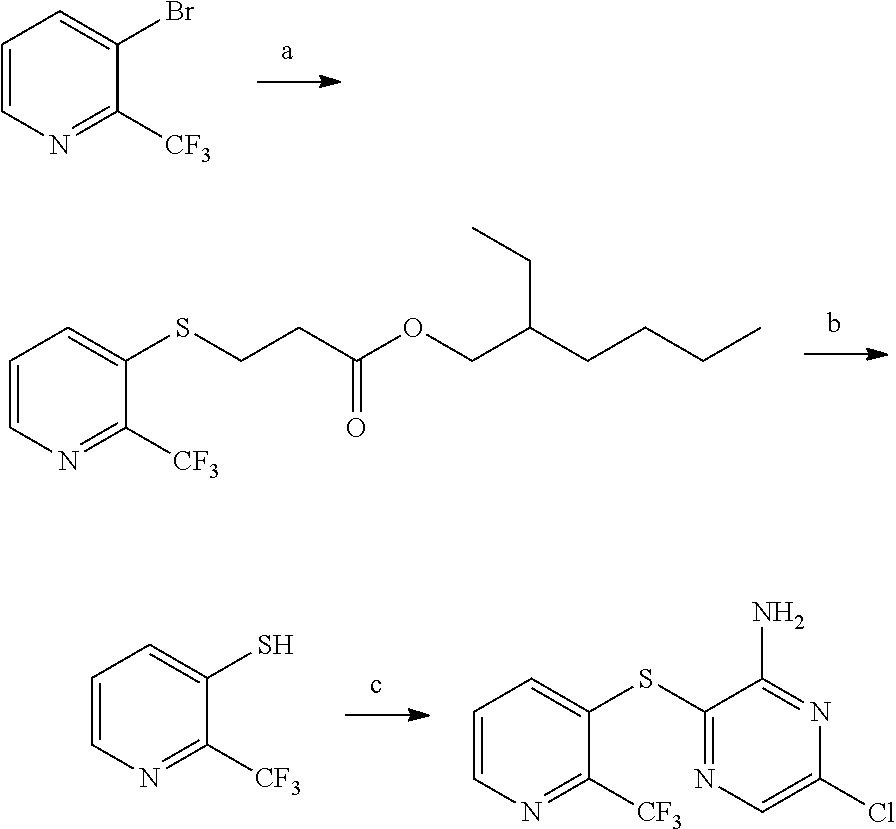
C1=CN=C([CF3])C(Br)=C1.C1=CN=C([CF3])C(SCCC(OCC(CCCC)CC)=O)=C1.C1=CN=C([CF3])C(SC2=NC=C(Cl)N=C2N)=C1.C1=CN=C([CF3])C(S)=C1
